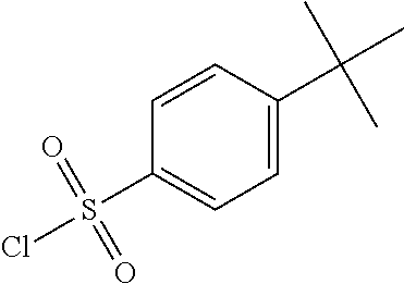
ClS(C1=CC=C(C(C)(C)C)C=C1)(=O)=O
